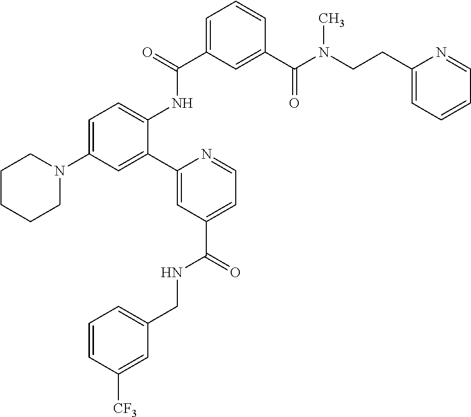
N1(C2=CC=C(NC(C3=CC=CC(C(N(CCC4=CC=CC=N4)C)=O)=C3)=O)C(C3=CC(C(NCC4=CC=CC([CF3])=C4)=O)=CC=N3)=C2)CCCCC1
